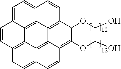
C1=CC2=C3C4=C5C6=C(C(OCO)C(OCO)=C7C6=C3C(=CC2)C=C7)C=CC5=CC=C14
